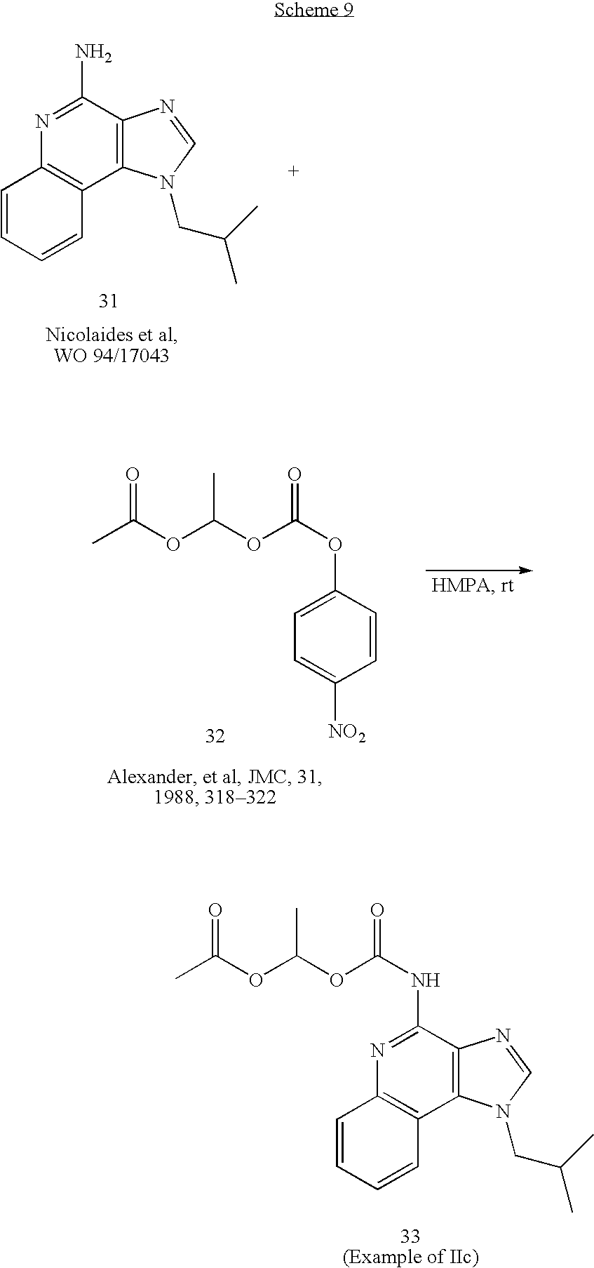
C1(N)=NC2=C(C3=C1N=CN3CC(C)C)C=CC=C2.CC(OC(OC(OC1=CC=C([NO2])C=C1)=O)C)=O.CC(OC(OC(=O)NC1=NC2=C(C3=C1N=CN3CC(C)C)C=CC=C2)C)=O
